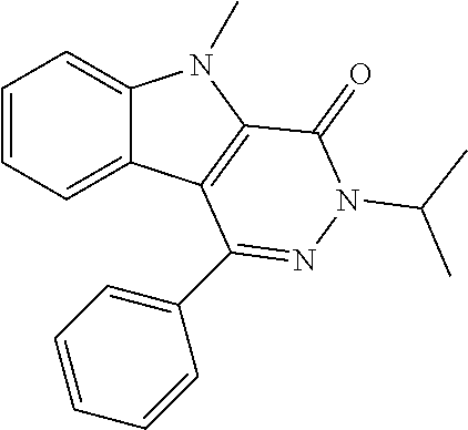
C1=CC=C2C(=C1)N(C)C1=C2C(C2=CC=CC=C2)=NN(C(C)C)C1=O
